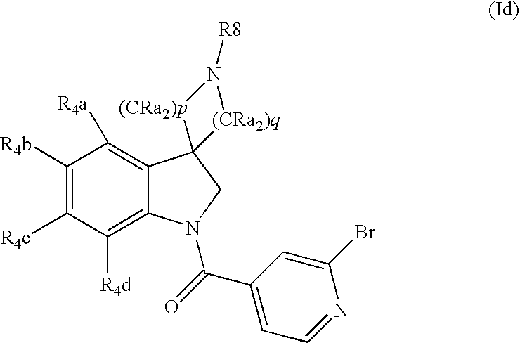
C1([R4b])=C([R4c])C([R4d])=C2C(=C1[R4a])C1(CN2C(=O)C2=CC=NC(Br)=C2)[(CRa2)p]N([R8])[(CRa2)q]1
